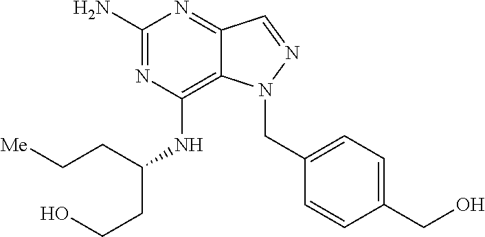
C1(N)=NC(NC(CCO)CC[Me])=C2C(=N1)C=NN2CC1=CC=C(CO)C=C1
